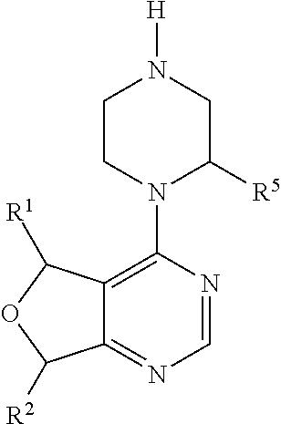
[H]N1CCN(C2=C3C(=NC=N2)C([R2])OC3[R1])C([R5])C1
